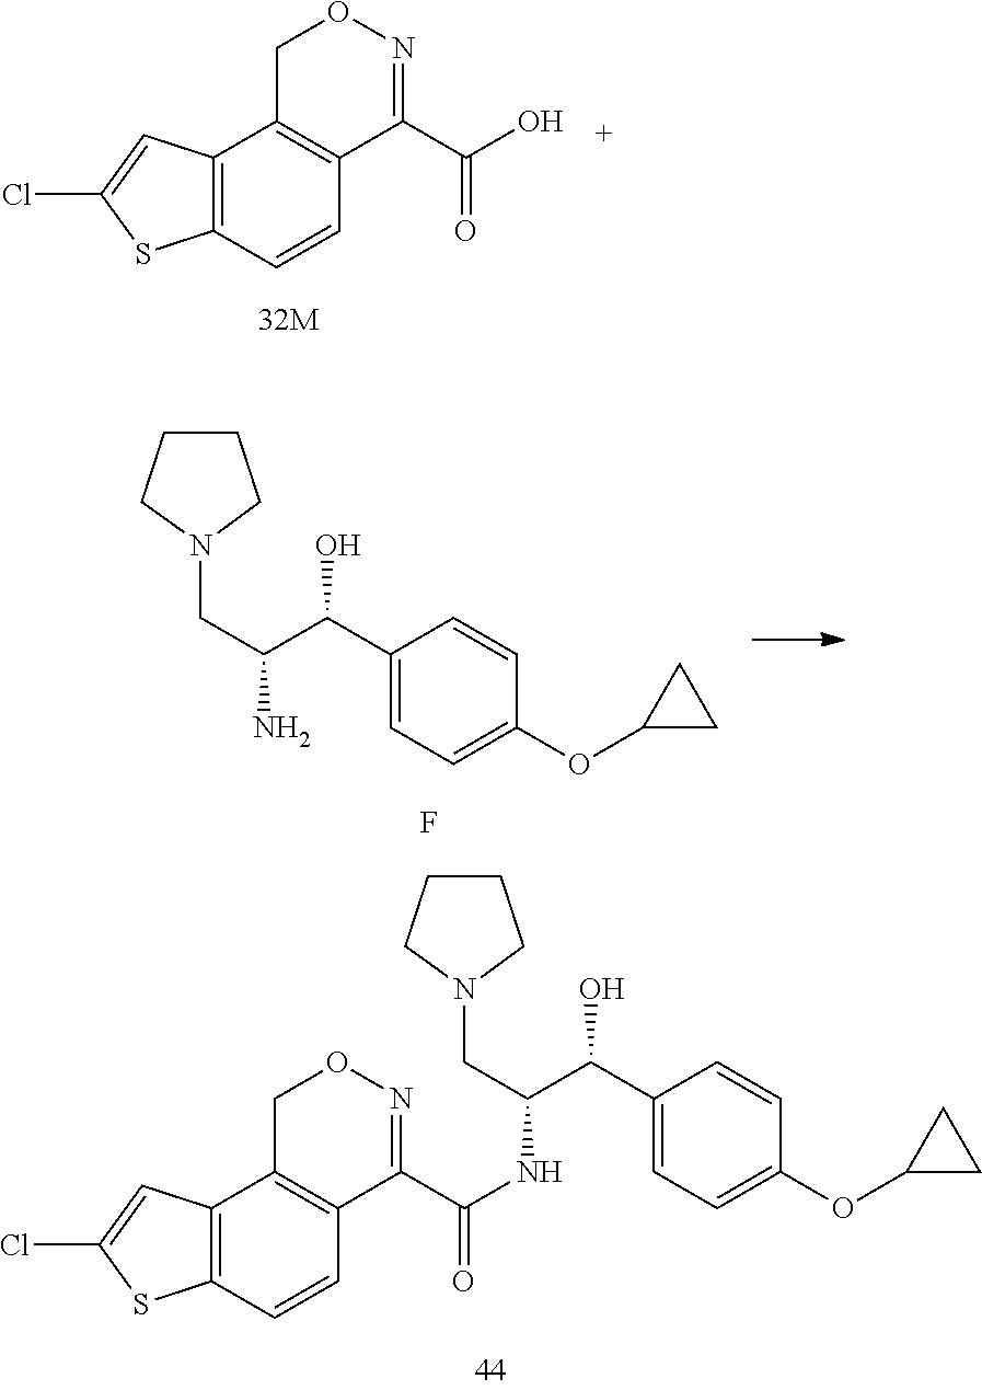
C12=C(C=CC3=C1CON=C3C(O)=O)SC(Cl)=C2.O(C1CC1)C1=CC=C(C(C(CN2CCCC2)N)O)C=C1.F.O(C1CC1)C1=CC=C(C(C(CN2CCCC2)NC(C2=NOCC3=C2C=CC2=C3C=C(Cl)S2)=O)O)C=C1
